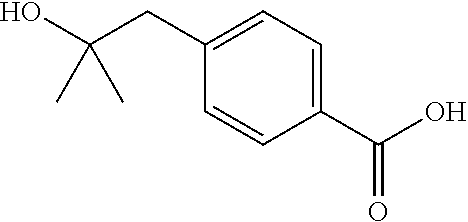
C1=CC(C(O)=O)=CC=C1CC(O)(C)C
